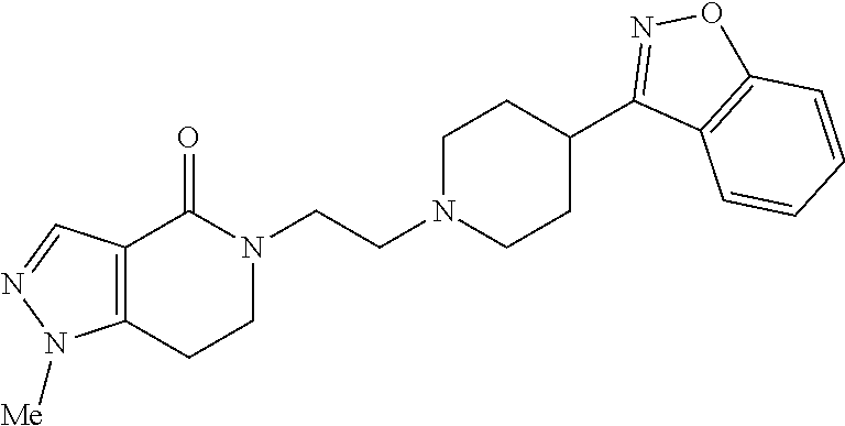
N1(CCN2CCC(C3=NOC4=C3C=CC=C4)CC2)C(=O)C2=C(CC1)N([Me])N=C2
